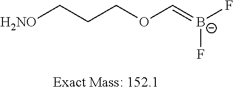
[H2NO]CCCOC=[B-](F)F
